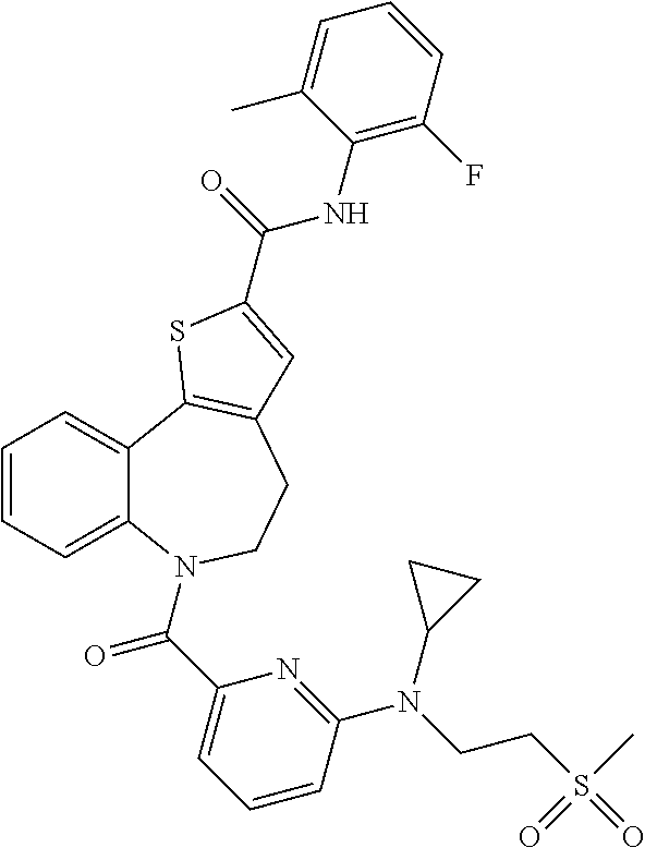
C1=CC=C2C(=C1)C1=C(CCN2C(C2=CC=CC(N(CCS(=O)(C)=O)C3CC3)=N2)=O)C=C(C(=O)NC2=C(F)C=CC=C2C)S1
